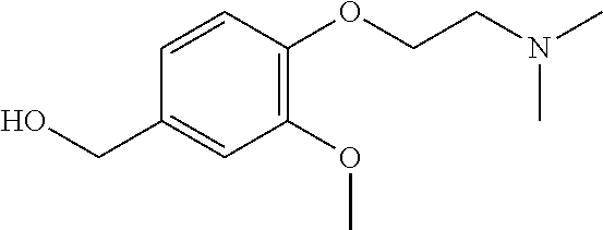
OCC1=CC(OC)=C(OCCN(C)C)C=C1
